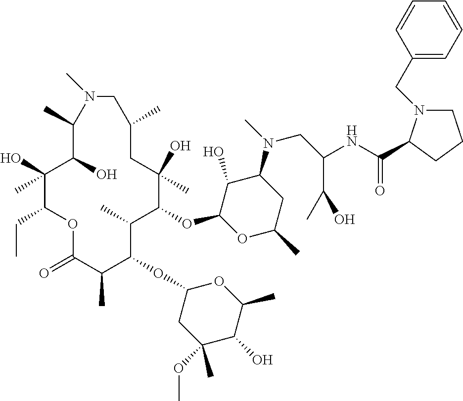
C1(O)C(OC2C(C)C(OC3CC(OC)(C)C(O)C(C)O3)C(C)C(=O)OC(CC)C(O)(C)C(O)C(C)N(C)CC(C)CC2(O)C)OC(C)CC1N(C)CC(NC(=O)C1N(CC2=CC=CC=C2)CCC1)C(C)O
